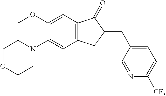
C1(OC)=CC2=C(C=C1N1CCOCC1)CC(CC1=CC=C([CF3])N=C1)C2=O
